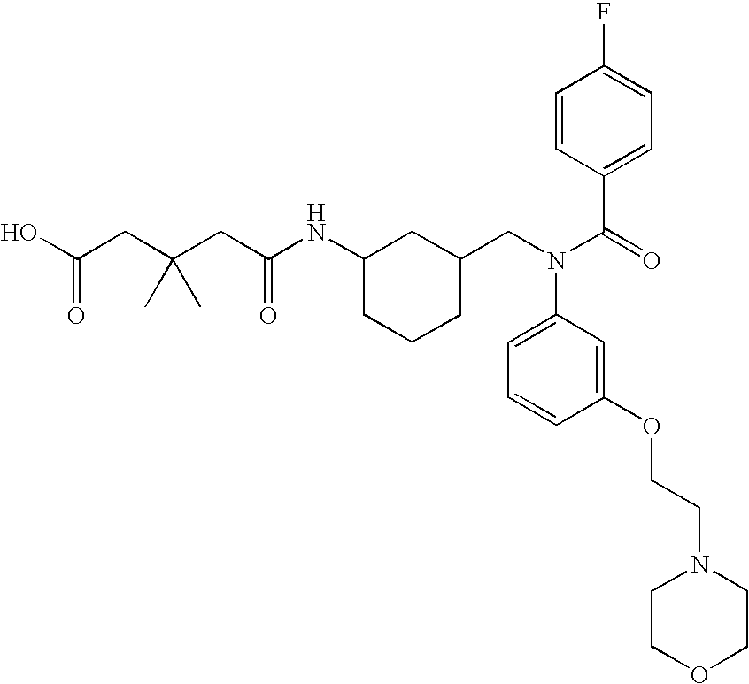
C1C(CN(C(=O)C2=CC=C(F)C=C2)C2=CC=CC(OCCN3CCOCC3)=C2)CC(NC(CC(CC(O)=O)(C)C)=O)CC1
